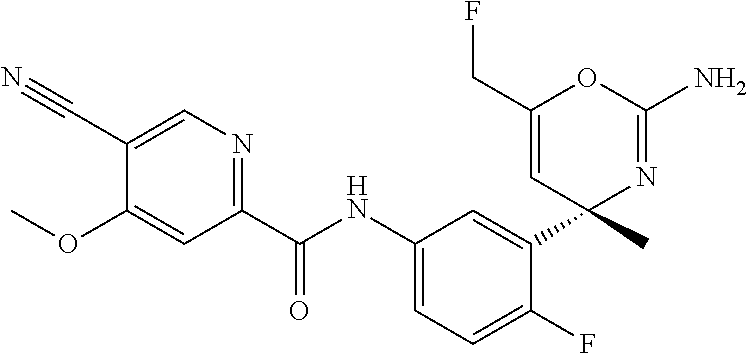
C1(C(NC2=CC=C(F)C(C3(C)N=C(N)OC(CF)=C3)=C2)=O)=NC=C(C#N)C(OC)=C1
